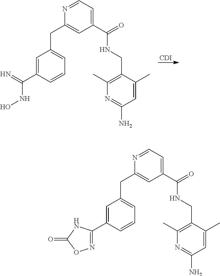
C1=CC(C(NO)=N)=CC(CC2=CC(C(=O)NCC3=C(C)N=C(N)C=C3C)=CC=N2)=C1.[CDI].C1=CC(C2=NOC(=O)N2)=CC(CC2=CC(C(=O)NCC3=C(C)N=C(N)C=C3C)=CC=N2)=C1
